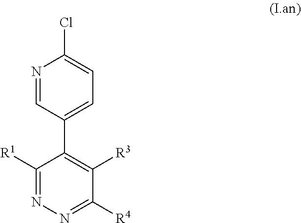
C1([R1])=NN=C([R4])C([R3])=C1C1=CC=C(Cl)N=C1
